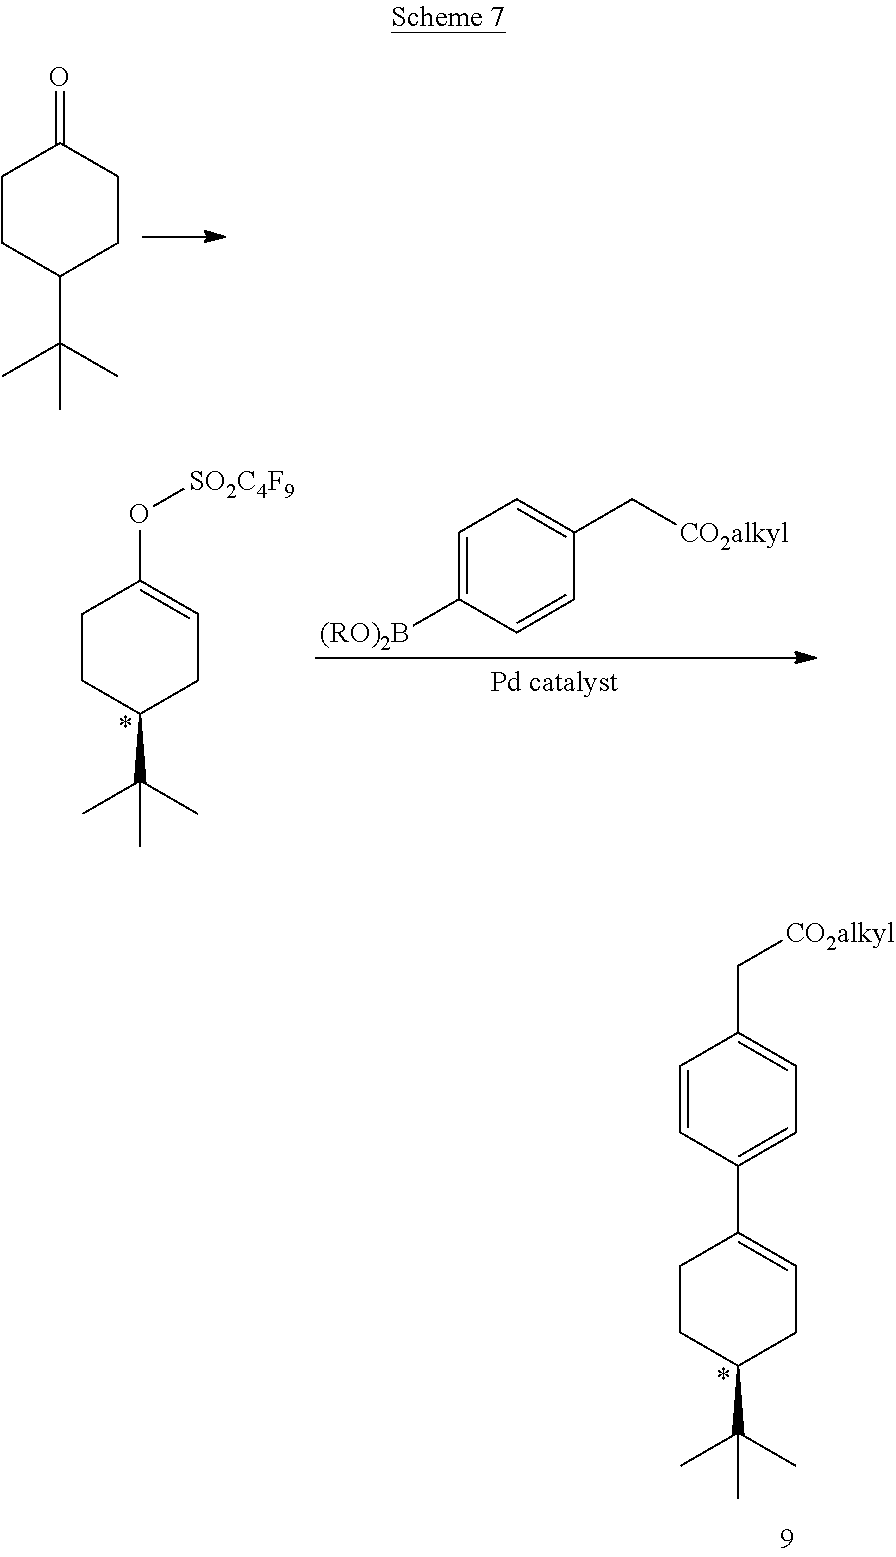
C1CC(C(C)(C)C)CCC1=O.C1=C([(RO)2B])C=CC(C[CO2alkyl])=C1.C1CC(C(C)(C)C)CC=C1O[SO2C4F9].C1CC(C(C)(C)C)CC=C1C1=CC=C(C[CO2alkyl])C=C1
